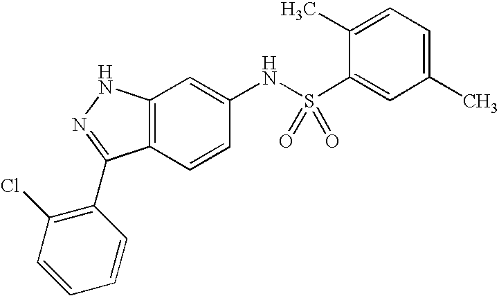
C12=C(C=CC(NS(C3=CC(C)=CC=C3C)(=O)=O)=C1)C(C1=C(Cl)C=CC=C1)=NN2
